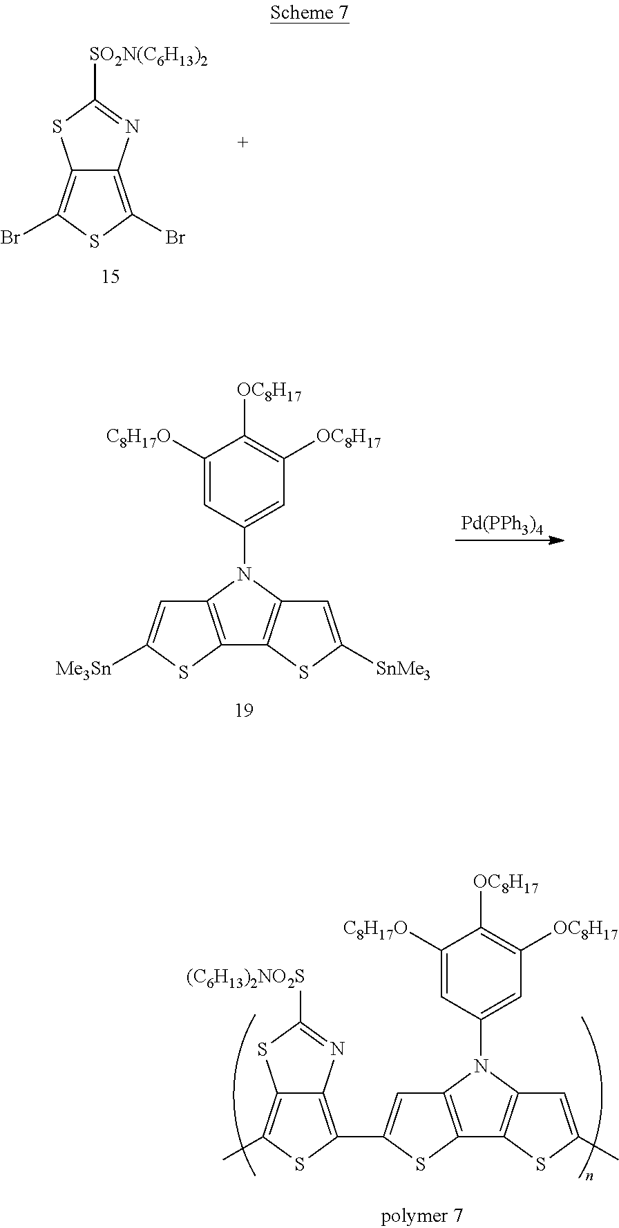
C12=C(N(C3=CC([OC8H17])=C([OC8H17])C([C8H17O])=C3)C3=C1SC([SnMe3])=C3)C=C([Me3Sn])S2.[Pd(PPh3)4].C12=C(Br)SC(Br)=C1SC([SO2N(C6H13)2])=N2.C12=C(N(C3=CC([OC8H17])=C([OC8H17])C([C8H17O])=C3)C3=C1SC(C)=C3)C=C(C1=C3C(=C(C)S1)SC([(C6H13)2NO2S])=N3)S2
